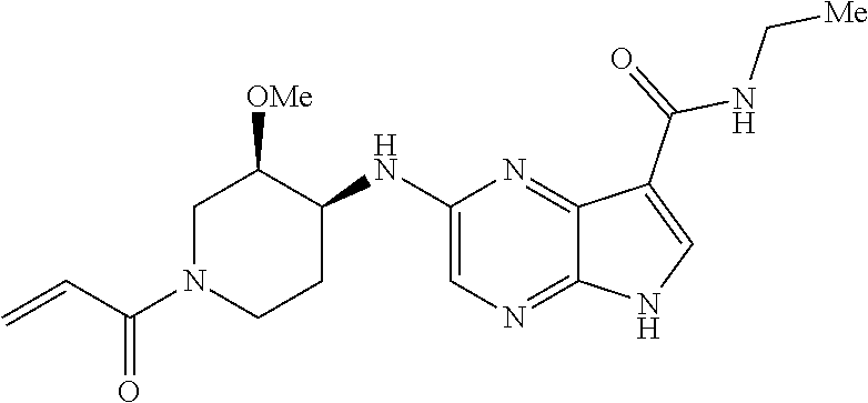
C1N(C(C=C)=O)CCC(NC2=CN=C3C(=N2)C(C(=O)NC[Me])=CN3)C1[OMe]
